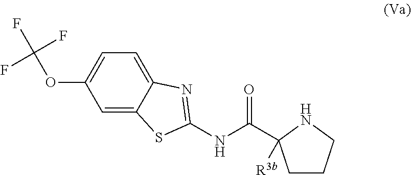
C1=C2C(=CC(OC(F)(F)F)=C1)SC(NC(=O)C1([R3b])CCCN1)=N2
